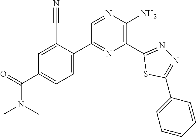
C1(C2=CC=C(C(=O)N(C)C)C=C2C#N)=NC(C2=NN=C(C3=CC=CC=C3)S2)=C(N)N=C1
